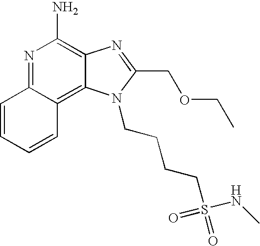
C1=CC=CC2=C3C(=C(N)N=C12)N=C(COCC)N3CCCCS(=O)(NC)=O
